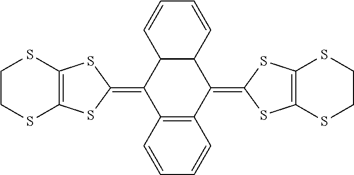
C12C(C(=C3SC4=C(S3)SCCS4)C3=C(C1=C1SC4=C(S1)SCCS4)C=CC=C3)C=CC=C2
